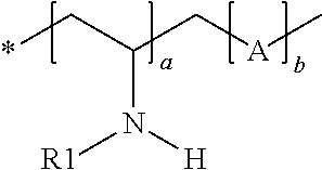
*CC(C[A]C)N([H])[R1]
